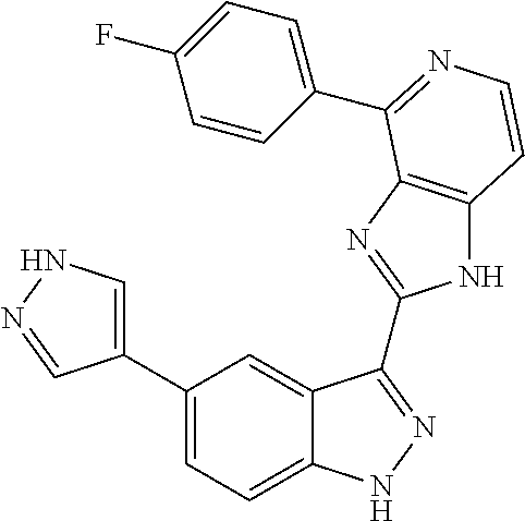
C1(C2=CNN=C2)=CC=C2C(=C1)C(C1=NC3=C(N1)C=CN=C3C1=CC=C(F)C=C1)=NN2
